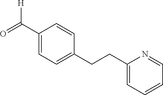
C1(C(=O)[H])=CC=C(CCC2=CC=CC=N2)C=C1
